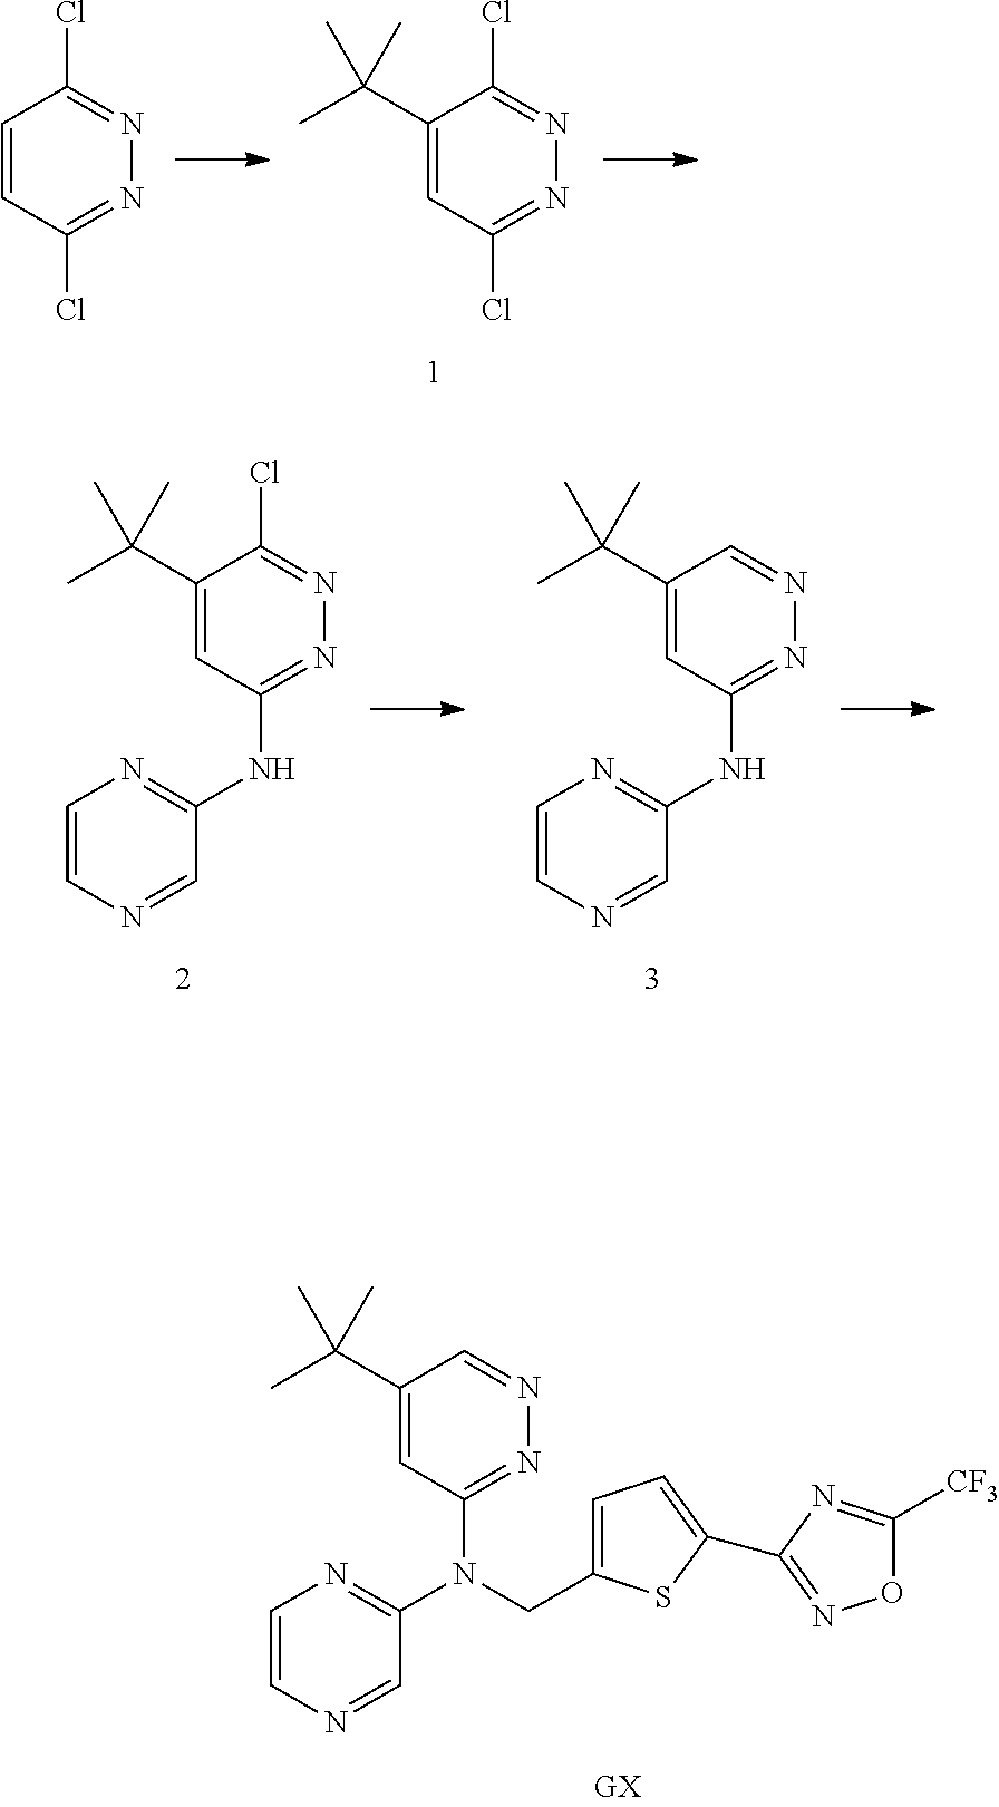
C1(C(C)(C)C)=CC(NC2=NC=CN=C2)=NN=C1.C1(C(C)(C)C)=CC(NC2=NC=CN=C2)=NN=C1Cl.C1(C(C)(C)C)=CC(N(C2=NC=CN=C2)CC2=CC=C(C3=NOC([CF3])=N3)S2)=NN=C1.C1=CC(Cl)=NN=C1Cl.C1(C(C)(C)C)=CC(Cl)=NN=C1Cl
